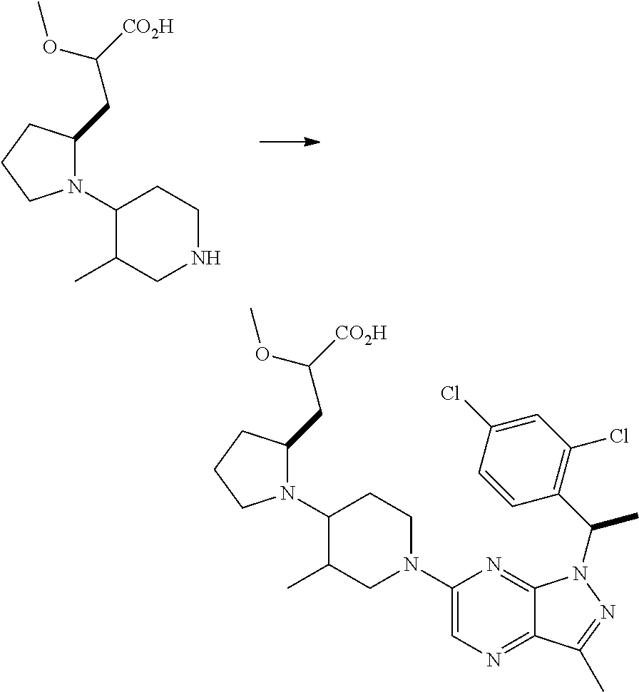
N1(C2C(C)CN(C3=CN=C4C(=N3)N(C(C)C3=C(Cl)C=C(Cl)C=C3)N=C4C)CC2)C(CC([CO2H])OC)CCC1.N1(C2C(C)CNCC2)C(CC([CO2H])OC)CCC1
